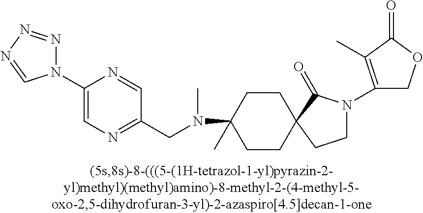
C1CC2(CCC1(N(CC1=NC=C(N3N=NN=C3)N=C1)C)C)C(=O)N(C1=C(C)C(=O)OC1)CC2
